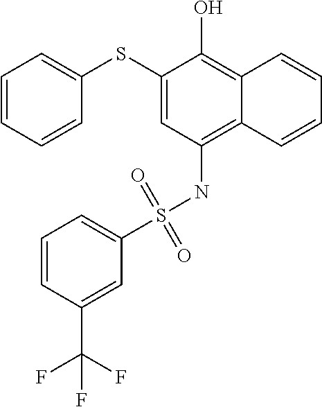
C1(SC2=CC=CC=C2)=CC(NS(C2=CC=CC(C(F)(F)F)=C2)(=O)=O)=C2C(=C1O)C=CC=C2
